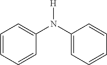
C1=CC=CC(N(C2=CC=CC=C2)[H])=C1
